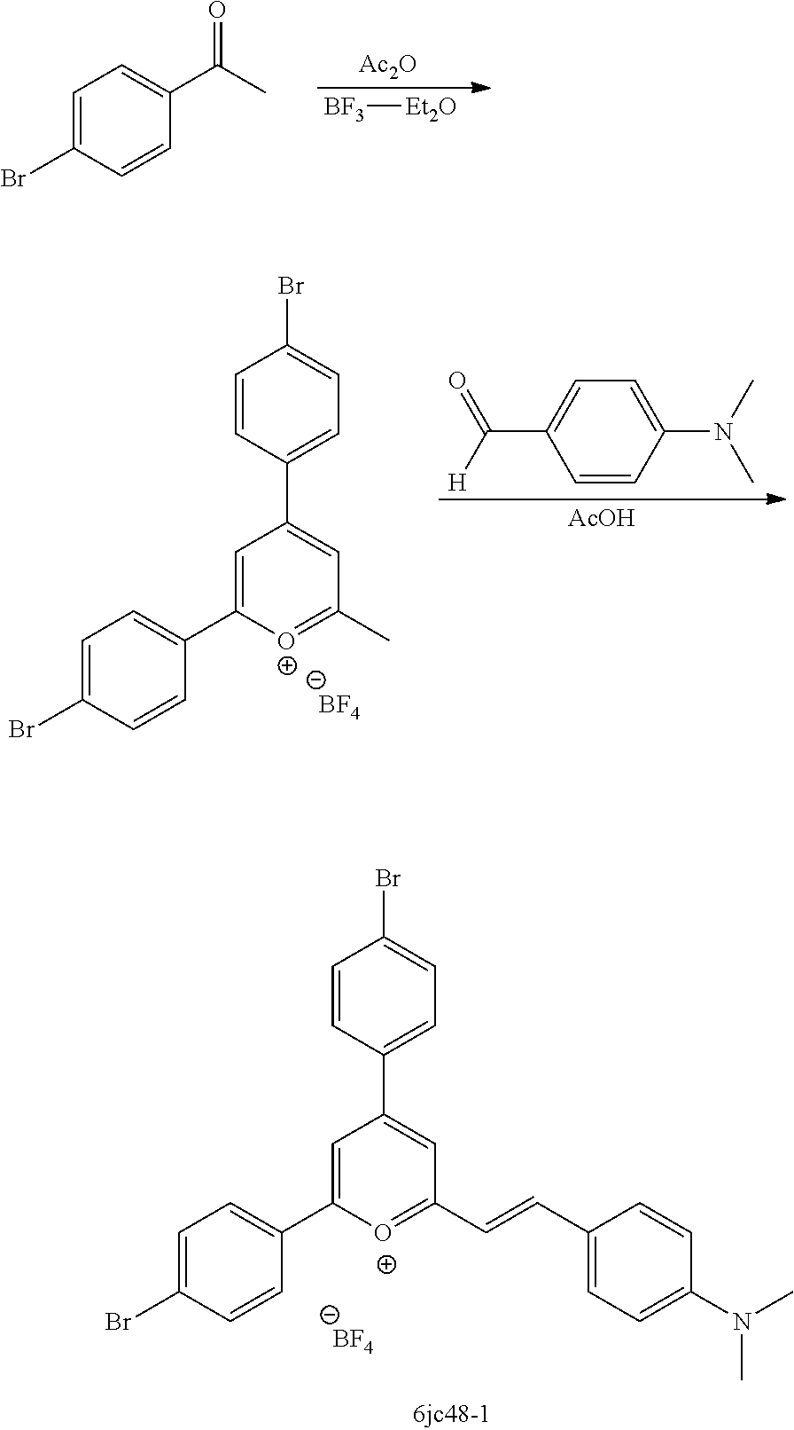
C1=C(Br)C=CC(C(C)=O)=C1.[BF3][Et2O].[Ac2O].C1=CC(C2=CC(C)=[O+]C(C3=CC=C(Br)C=C3)=C2)=CC=C1Br.[BF4].C1=CC(N(C)C)=CC=C1C([H])=O.[AcOH].C1=CC(C2=CC(C=CC3=CC=C(N(C)C)C=C3)=[O+]C(C3=CC=C(Br)C=C3)=C2)=CC=C1Br.[BF4]
